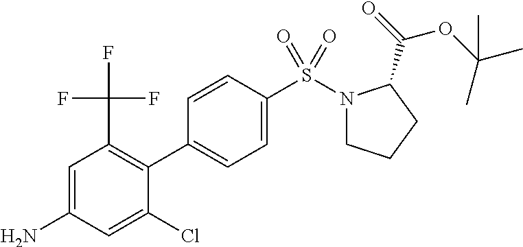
C1=C(N)C=C(Cl)C(C2=CC=C(S(N3CCCC3C(=O)OC(C)(C)C)(=O)=O)C=C2)=C1C(F)(F)F
